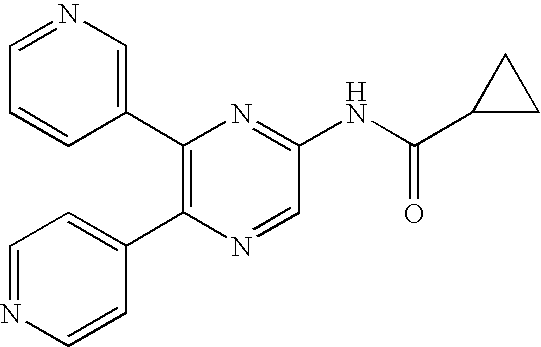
C1=NC=CC(C2=C(C3=CN=CC=C3)N=C(NC(C3CC3)=O)C=N2)=C1
